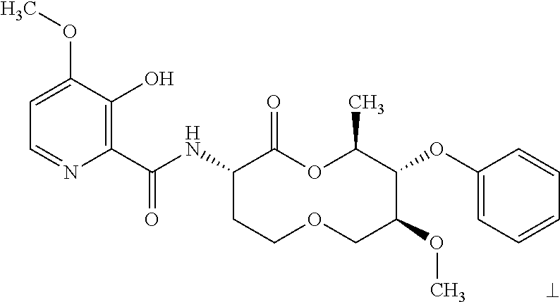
C1(C(NC2CCOCC(OC)C(OC3=CC=CC=C3)C(C)OC2=O)=O)=C(O)C(OC)=CC=N1
